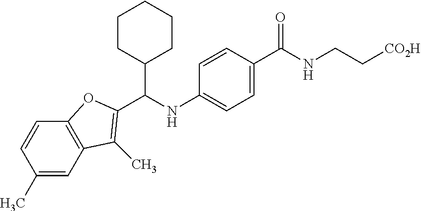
N(C1=CC=C(C(=O)NCC[CO2H])C=C1)C(C1CCCCC1)C1=C(C)C2=C(C=CC(C)=C2)O1
